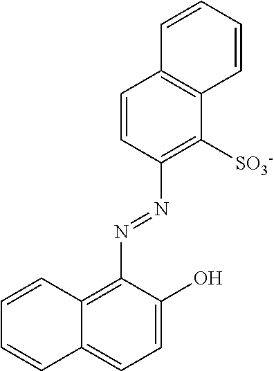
C1=CC(N=NC2=C3C(=CC=C2O)C=CC=C3)=C([SO3-])C2=C1C=CC=C2
